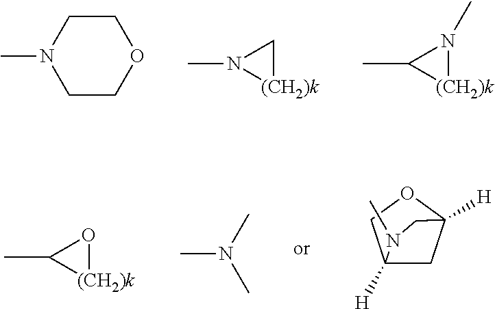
N1(C)CCOCC1.N1(C)[(CH2)k]C1.C1(C)[(CH2)k]N1C.C1(C)[(CH2)k]O1.CN(C)C.C12([H])CC([H])(OC1)CN2C
